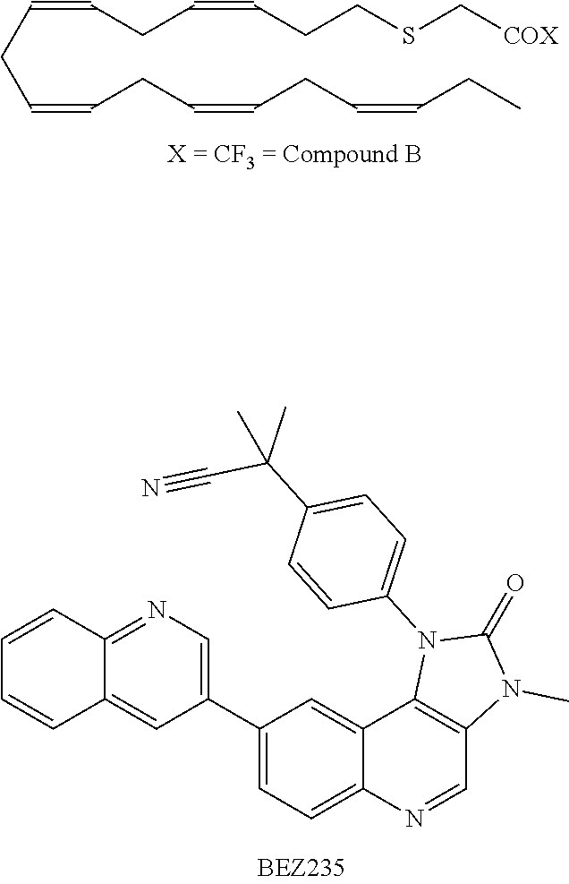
C(C=CCC=CCC=CCC)C=CCC=CCCSC[COX].C1(C2=CC=C3C(=C2)C2=C(C=N3)N(C)C(=O)N2C2=CC=C(C(C)(C#N)C)C=C2)=CN=C2C(=C1)C=CC=C2
